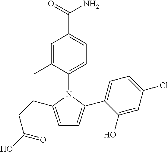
C1=C(C(N)=O)C=C(C)C(N2C(C3=CC=C(Cl)C=C3O)=CC=C2CCC(O)=O)=C1
